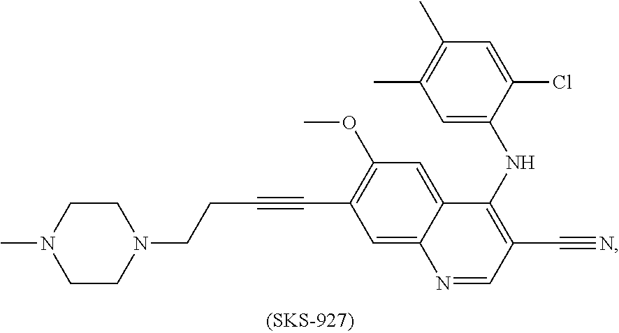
C1CN(CCC#CC2=C(OC)C=C3C(=C2)N=CC(C#N)=C3NC2=CC(C)=C(C)C=C2Cl)CCN1C
